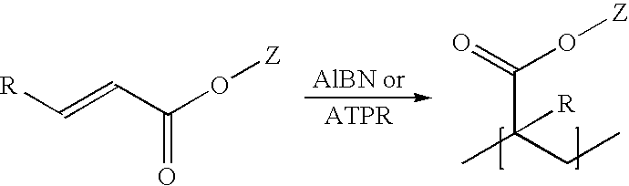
[R]C=CC(O[Z])=O.O=C(O[Z])C(CC)(C)[R]
